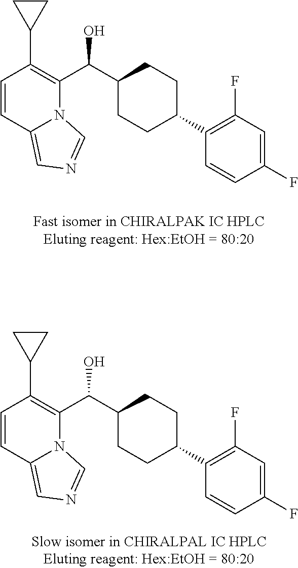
C1=CC2=CN=CN2C(C(C2CCC(C3=C(F)C=C(F)C=C3)CC2)O)=C1C1CC1.C1=CC2=CN=CN2C(C(C2CCC(C3=C(F)C=C(F)C=C3)CC2)O)=C1C1CC1
